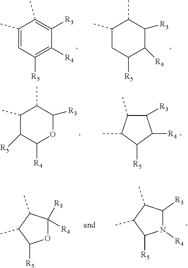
C1(C)=CC([R5])=C([R4])C([R3])=C1C.C1(C)CC([R5])C([R4])C([R3])C1C.C1(C)C([R5])C([R4])OC([R3])C1C.C1([R3])C(C)C(C)C([R5])C1[R4].O1C([R3])([R4])C(C)C(C)C1[R5].N1([R4])C([R3])C(C)C(C)C1[R5]
